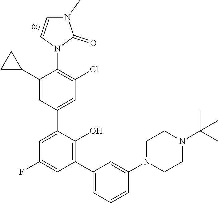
C1CN(C2=CC(C3=C(O)C(C4=CC(Cl)=C(N5C=CN(C)C5=O)C(C5CC5)=C4)=CC(F)=C3)=CC=C2)CCN1C(C)(C)C
